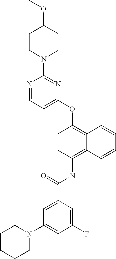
N1=CC=C(OC2=C3C(=C(NC(C4=CC(N5CCCCC5)=CC(F)=C4)=O)C=C2)C=CC=C3)N=C1N1CCC(OC)CC1
